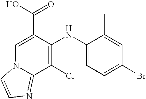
C1(Cl)=C(NC2=CC=C(Br)C=C2C)C(C(O)=O)=CN2C1=NC=C2
